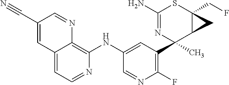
C12=CC=NC(NC3=CC(C4(C)N=C(N)SC5(CF)C4C5)=C(F)N=C3)=C1N=CC(C#N)=C2
